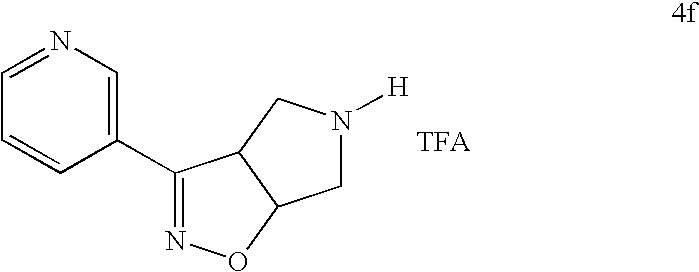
C1(C2=NOC3C2CN([H])C3)=CN=CC=C1
